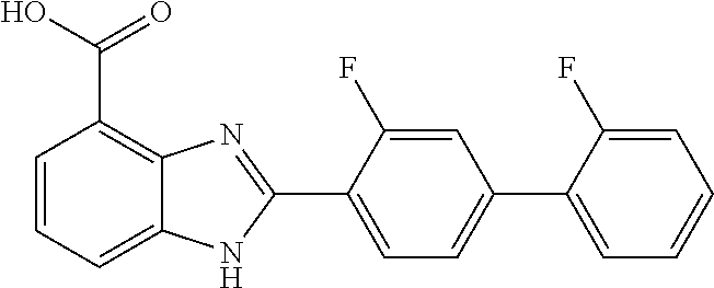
C1=C(C2=NC3=C(C(O)=O)C=CC=C3N2)C(F)=CC(C2=CC=CC=C2F)=C1
